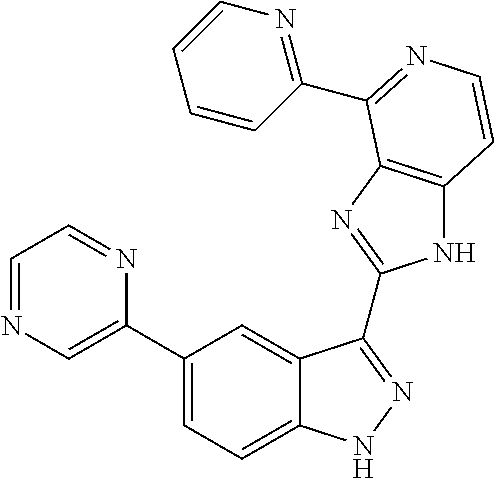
C1(C2=CN=CC=N2)=CC=C2C(=C1)C(C1=NC3=C(N1)C=CN=C3C1=NC=CC=C1)=NN2
